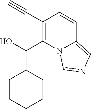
C1(C#C)=C(C(C2CCCCC2)O)N2C(=CN=C2)C=C1
